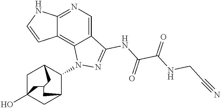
C12=NC=C3C(=C1C=CN2)N(C1C2CC4(O)CC1CC(C4)C2)N=C3NC(C(NCC#N)=O)=O
